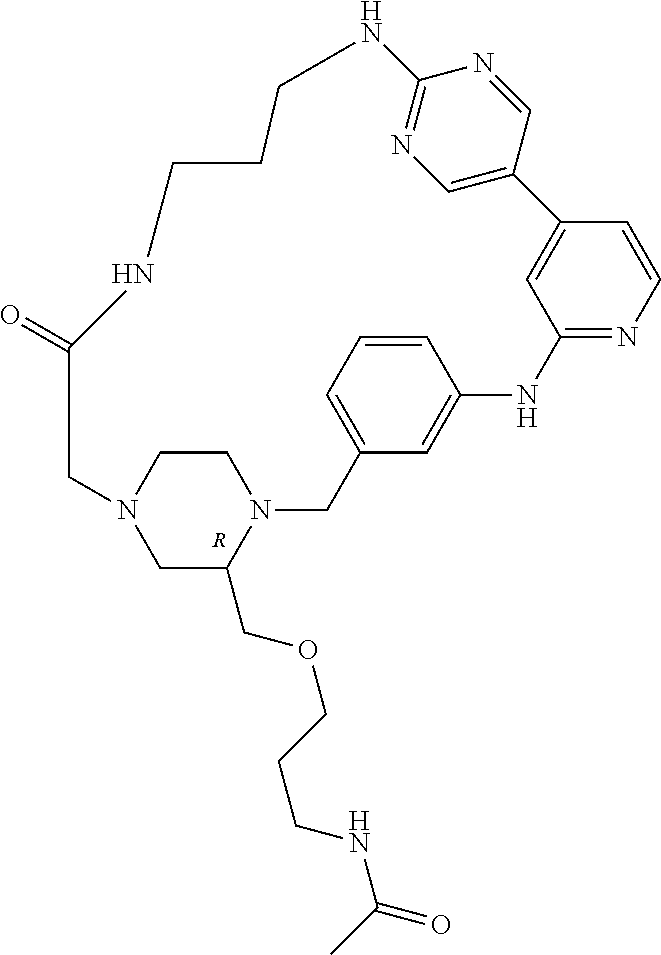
N12CCN(CC1COCCCNC(=O)C)CC(=O)NCCCNC1=NC=C(C3=CC(=NC=C3)NC3=CC(=CC=C3)C2)C=N1.[R]
